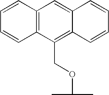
C1(COC(C)C)=C2C(=CC3=C1C=CC=C3)C=CC=C2
